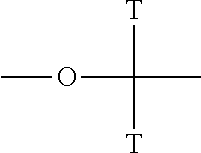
COC([T])([T])C
